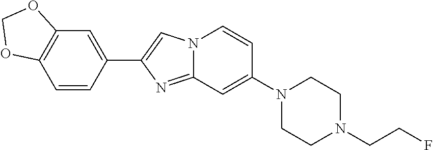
C1(C2=CN3C(=N2)C=C(N2CCN(CCF)CC2)C=C3)=CC2=C(C=C1)OCO2
